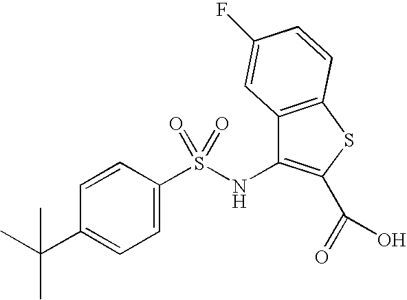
C1=CC(S(NC2=C(C(=O)O)SC3=C2C=C(F)C=C3)(=O)=O)=CC=C1C(C)(C)C
